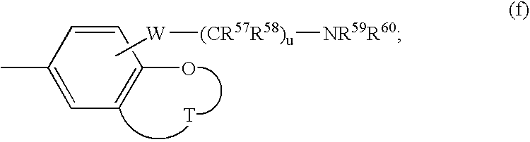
C[W][(CR57R58)u][NR59R60].C1=CC(C)=CC=C1O.[T]
